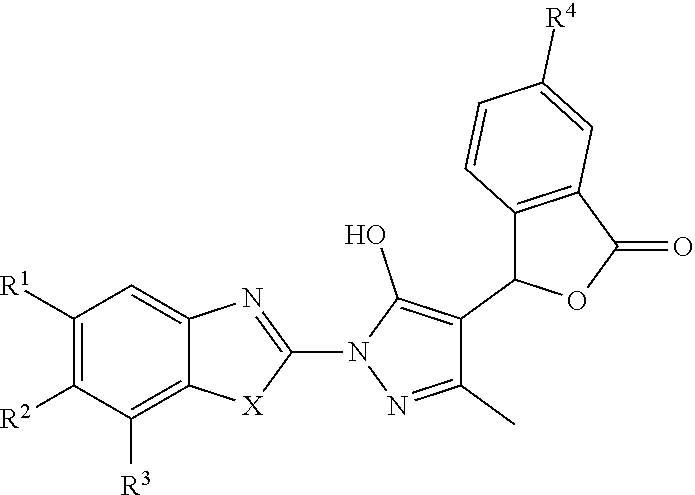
C1([R1])=C([R2])C([R3])=C2C(=C1)N=C(N1N=C(C)C(C3OC(=O)C4=C3C=CC([R4])=C4)=C1O)[X]2
